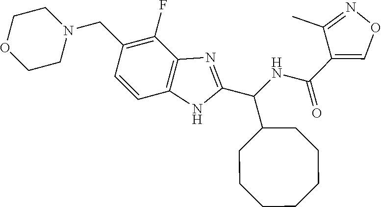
C1(CN2CCOCC2)=C(F)C2=C(C=C1)NC(C(NC(=O)C1=CON=C1C)C1CCCCCCC1)=N2
